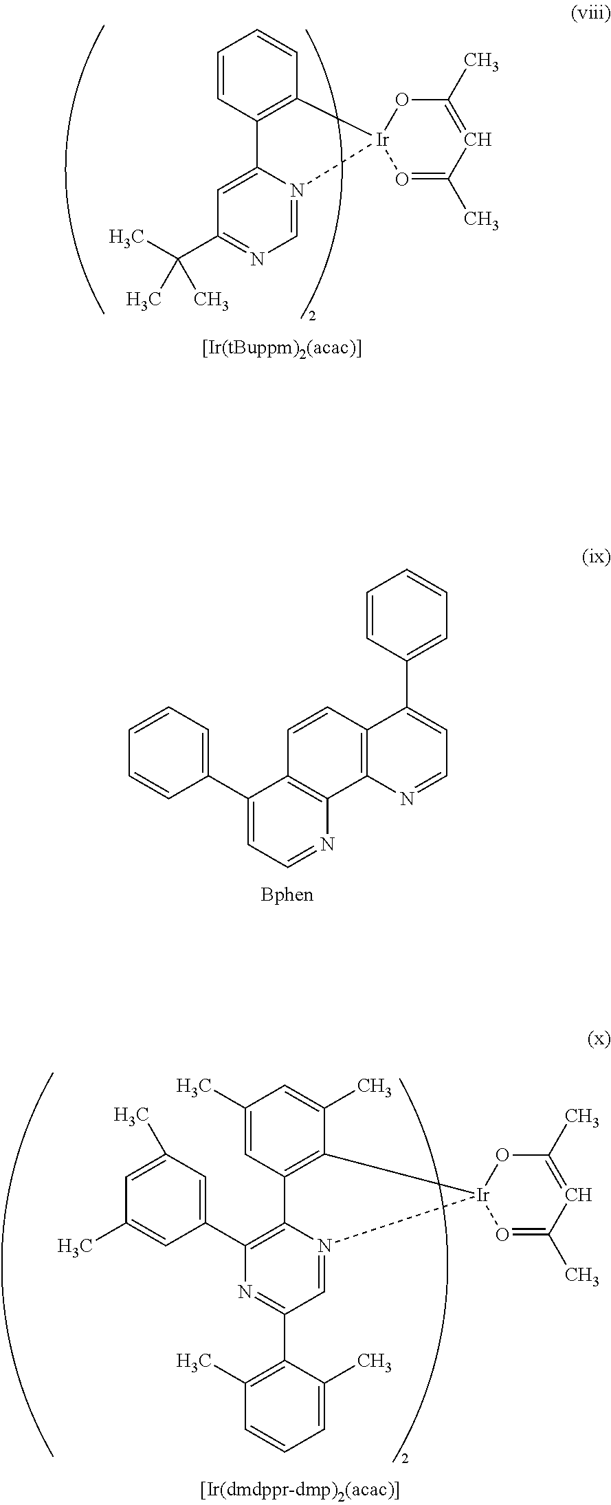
C1=CC2=C(C=C1)[Ir]1(N3=CN=C(C(C)(C)C)C=C23)OC(C)=CC(C)=O1.C1(C2=CC=CC=C2)=CC=NC2=C1C=CC1=C2N=CC=C1C1=CC=CC=C1.C1(C)=CC2=C(C(C)=C1)[Ir]1(N3=CC(C4=C(C)C=CC=C4C)=NC(C4=CC(C)=CC(C)=C4)=C23)OC(C)=CC(C)=O1
